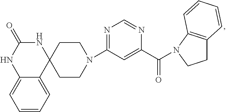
N1(C2=NC=NC(C(=O)N3C4=C(CC3)C=CC=C4)=C2)CCC2(CC1)NC(=O)NC1=CC=CC=C21
